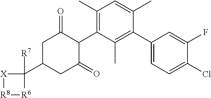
C1C(C2([R7])[X][R8][R6]2)CC(=O)C(C2=C(C)C=C(C)C(C3=CC=C(Cl)C(F)=C3)=C2C)C1=O
